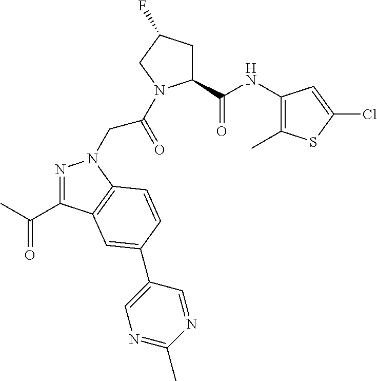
C1(C(NC2=C(C)SC(Cl)=C2)=O)CC(F)CN1C(=O)CN1N=C(C(C)=O)C2=C1C=CC(C1=CN=C(C)N=C1)=C2
